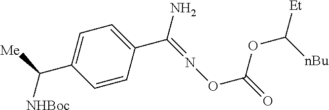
C1=CC(C(=NOC(=O)OC([nBu])[Et])N)=CC=C1C([Me])[NHBoc]
